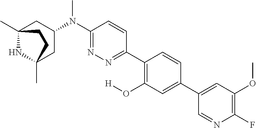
C12(C)NC(C)(CC(N(C3=NN=C(C4=C(O[H])C=C(C5=CC(OC)=C(F)N=C5)C=C4)C=C3)C)C1)CC2
